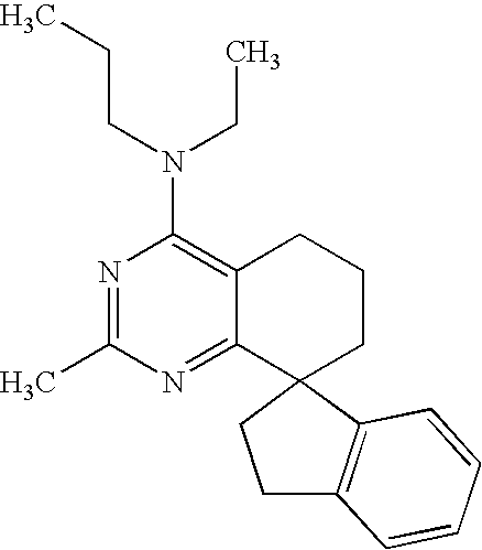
C(N(CC)C1=C2C(=NC(C)=N1)C1(CCC2)C2=C(CC1)C=CC=C2)CC
